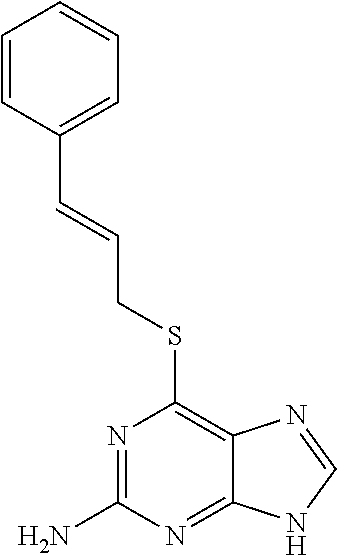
C(CSC1=C2C(=NC(N)=N1)NC=N2)=CC1=CC=CC=C1
